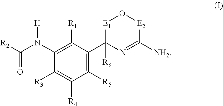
C1(N(C([R2])=O)[H])=C([R1])C(C2([R6])N=C([NH2])[E2]O[E1]2)=C([R5])C([R4])=C1[R3]
